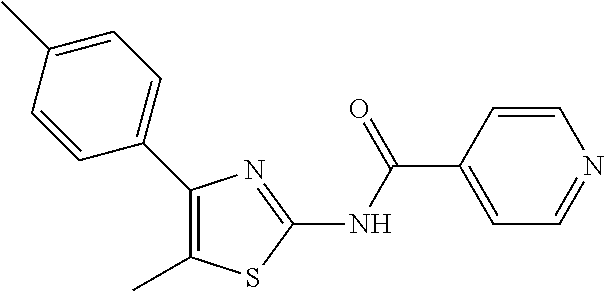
C1=CC(C(NC2=NC(C3=CC=C(C)C=C3)=C(C)S2)=O)=CC=N1
